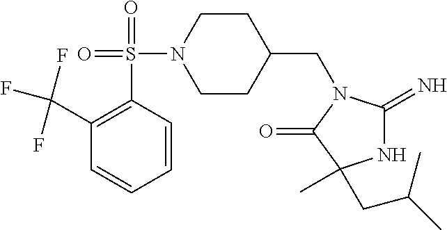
N1C(=N)N(CC2CCN(S(=O)(=O)C3=C(C(F)(F)F)C=CC=C3)CC2)C(=O)C1(C)CC(C)C
